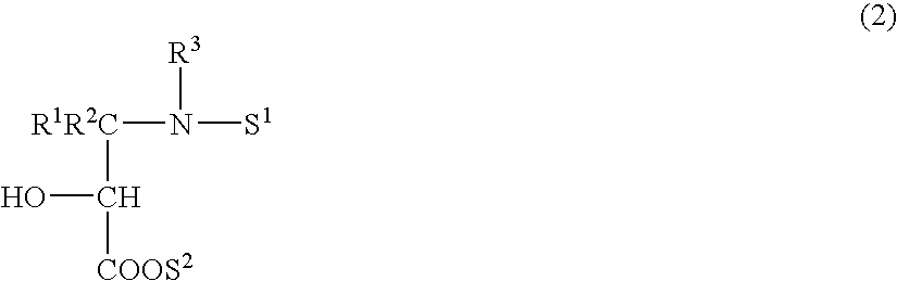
[R1R2C](N([S1])[R3])C(O)[COOS2]
